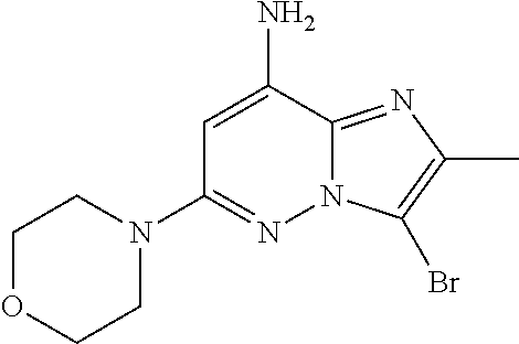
C1OCCN(C2=NN3C(=NC(C)=C3Br)C(N)=C2)C1
